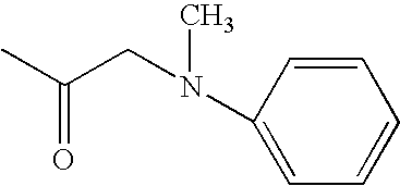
C(CN(C1=CC=CC=C1)C)(C)=O
